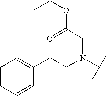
C(N(CC(OCC)=O)C(C)C)CC1=CC=CC=C1
